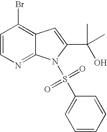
BrC1=C2C(=NC=C1)N(S(C1=CC=CC=C1)(=O)=O)C(C(C)(O)C)=C2
